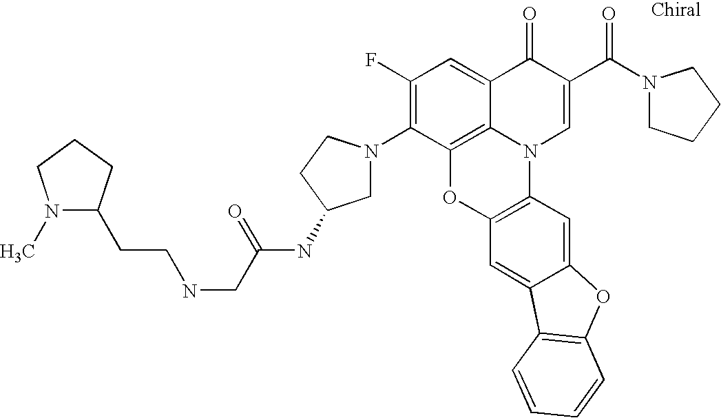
C1(F)=C(N2CC(NC(=O)CNCCC3N(C)CCC3)CC2)C2=C3C(=C1)C(=O)C(C(=O)N1CCCC1)=CN3C1=C(O2)C=C2C(=C1)OC1=C2C=CC=C1
